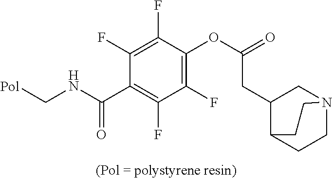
C1(C(NC[Pol])=O)=C(F)C(F)=C(OC(=O)CC2C3CCN(C2)CC3)C(F)=C1F
